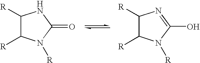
C1([R])C([R])N([R])C(=O)N1.C1([R])C([R])N([R])C(O)=N1
